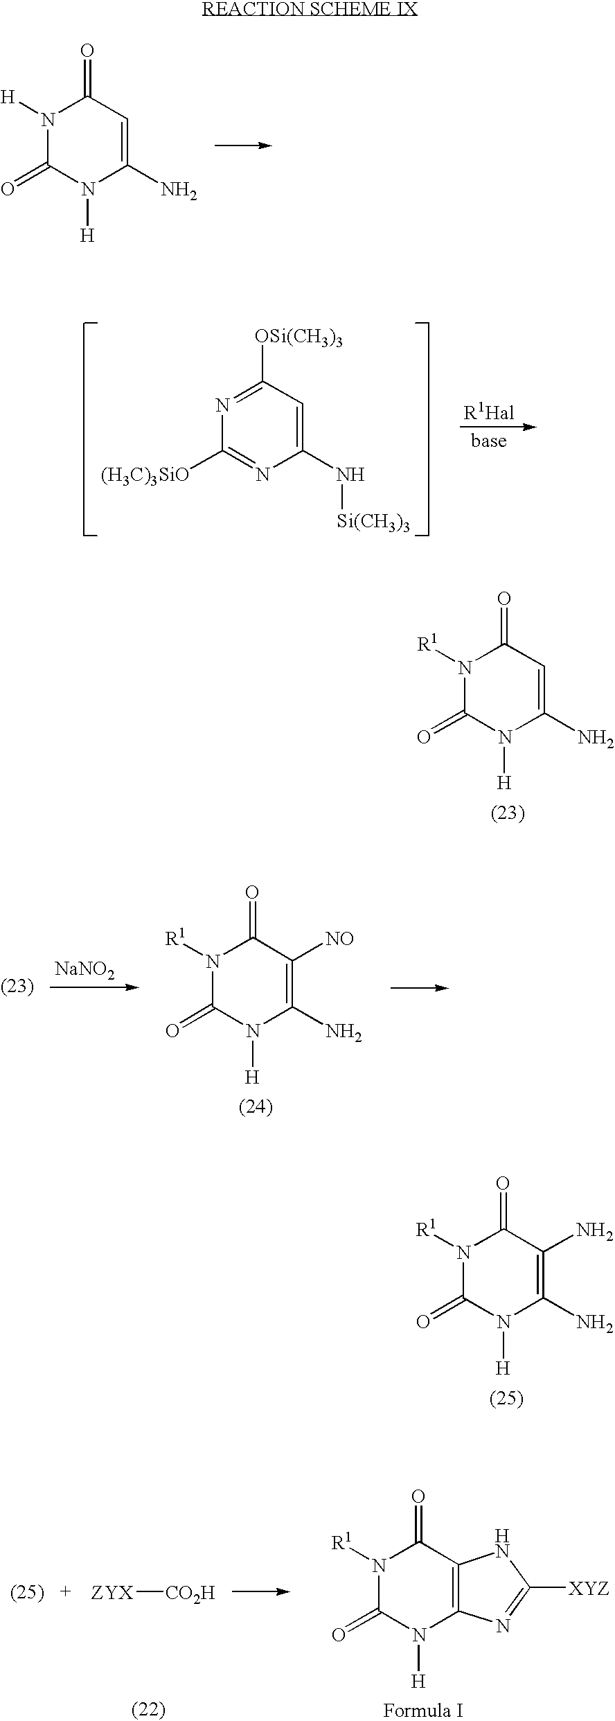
N1([H])C(=O)N([H])C(N)=CC1=O.N1=C([OSi(CH3)3])C=C(N[Si(CH3)3])N=C1[(H3C)3SiO].N1([R1])C(=O)N([H])C(N)=CC1=O.N1([R1])C(=O)N([H])C(N)=C([NO])C1=O.[NaNO2].N1([R1])C(=O)N([H])C(N)=C(N)C1=O.N1([R1])C(=O)N([H])C2=C(C1=O)NC([XYZ])=N2.[ZYX][CO2H]
